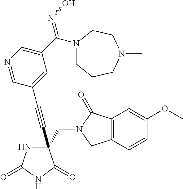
C(#CC1(CN2C(=O)C3=C(C2)C=CC(OC)=C3)NC(=O)NC1=O)C1=CC(C(N2CCCN(C)CC2)=NO)=CN=C1
